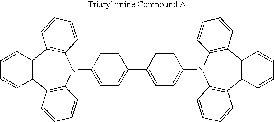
C1=CC2=C(C=C1)C1=C(N(C3=CC=C(C4=CC=C(N5C6=C(C7=C(C8=C5C=CC=C8)C=CC=C7)C=CC=C6)C=C4)C=C3)C3=C2C=CC=C3)C=CC=C1
